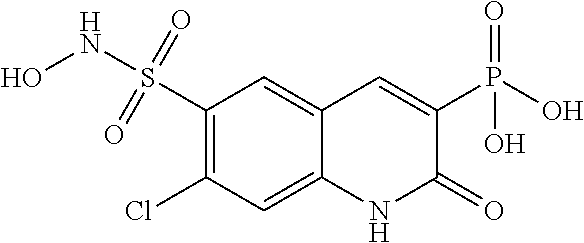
C1(S(NO)(=O)=O)=C(Cl)C=C2C(=C1)C=C(P(O)(O)=O)C(=O)N2
